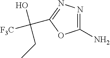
C1(N)=NN=C(C(O)(CC)[F3C])O1
